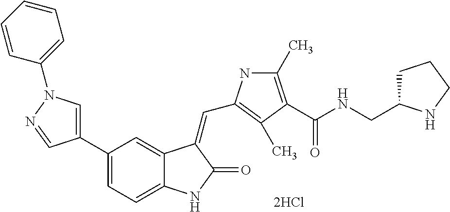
C1=C(C2=CC=C3C(=C2)C(=CC2=C(C)C(C(NCC4CCCN4)=O)=C(C)N2)C(=O)N3)C=NN1C1=CC=CC=C1.[2HCl]
